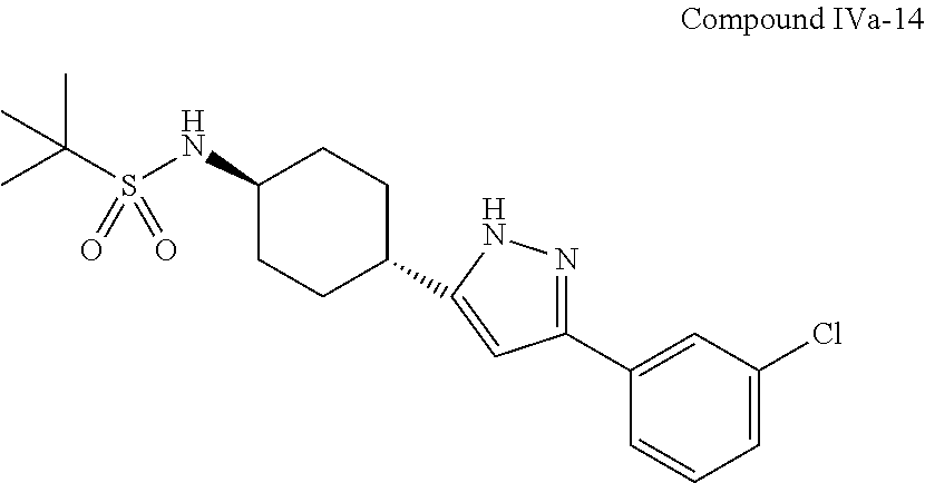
C1=C(Cl)C=C(C2=NNC(C3CCC(NS(C(C)(C)C)(=O)=O)CC3)=C2)C=C1
